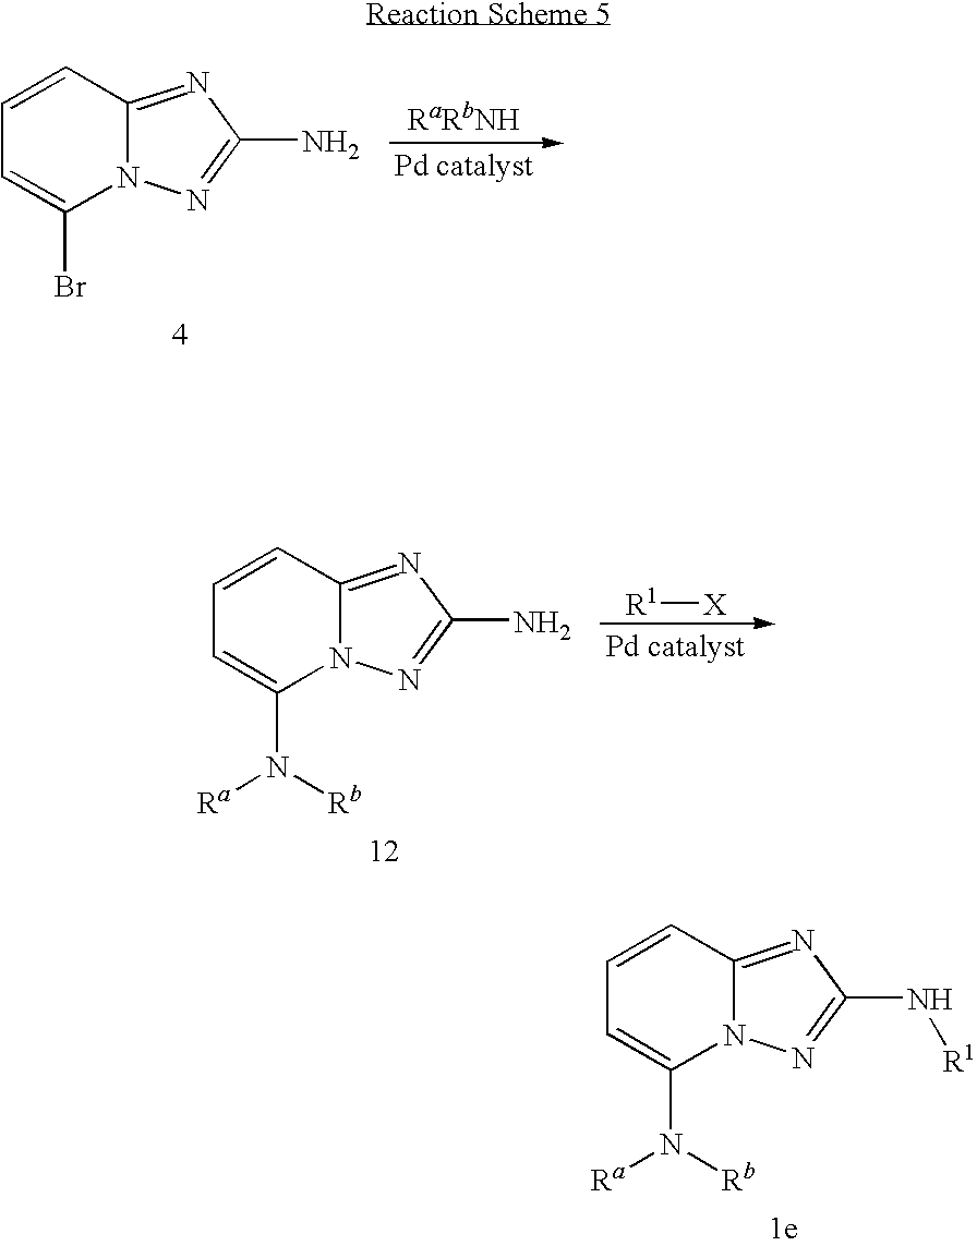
C1=CC2=NC(N[R1])=NN2C(N([Ra])[Rb])=C1.C1=CC2=NC(N)=NN2C(Br)=C1.[RaRbNH].C1=CC2=NC(N)=NN2C(N([Ra])[Rb])=C1.[R1][X]
